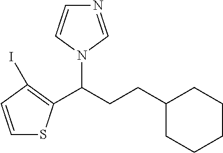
C1(CCC(N2C=NC=C2)C2=C(I)C=CS2)CCCCC1
